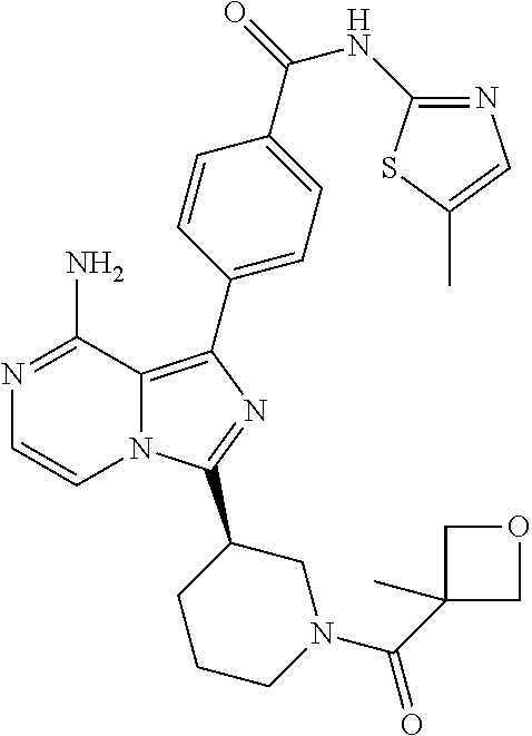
N12C(=C(C3=CC=C(C(=O)NC4=NC=C(C)S4)C=C3)N=C1C1CCCN(C(C3(C)COC3)=O)C1)C(N)=NC=C2
